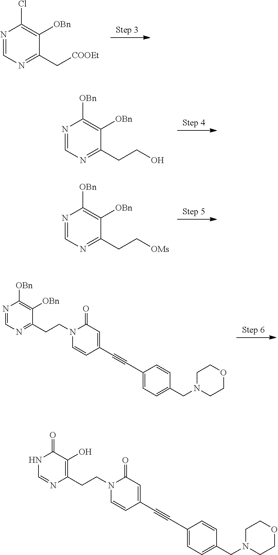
N1=CN=C(C[COOEt])C([OBn])=C1Cl.N1=CN=C(CCO)C([OBn])=C1[OBn].N1=CN=C(CC[OMs])C([OBn])=C1[OBn].N1(CCC2=NC=NC([OBn])=C2[OBn])C=CC(C#CC2=CC=C(CN3CCOCC3)C=C2)=CC1=O.N1(CCC2=C(O)C(=O)NC=N2)C=CC(C#CC2=CC=C(CN3CCOCC3)C=C2)=CC1=O
